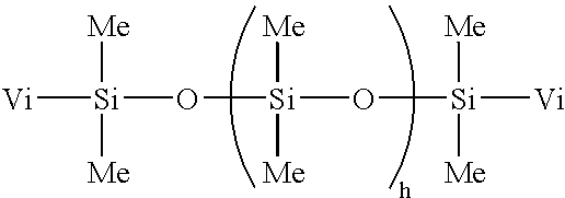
[Si]([Vi])(O[Si](O[Si]([Vi])([Me])[Me])([Me])[Me])([Me])[Me]
